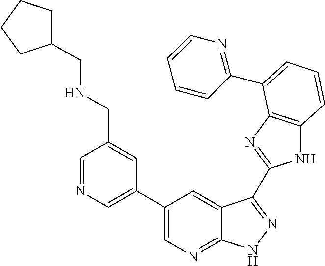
C1(C2=CN=C3C(=C2)C(C2=NC4=C(N2)C=CC=C4C2=NC=CC=C2)=NN3)=CN=CC(CNCC2CCCC2)=C1
